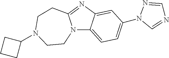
N12C3=CC=C(N4C=NC=N4)C=C3N=C1CCN(C1CCC1)CC2
